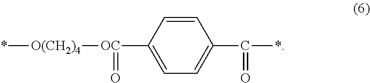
*[O(CH2)4][OC](=O)C1=CC=C(C(=O)*)C=C1
